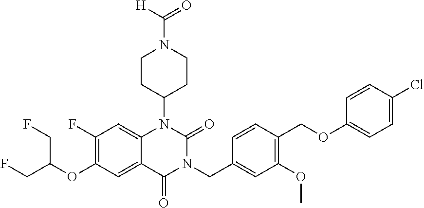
C12=CC(F)=C(OC(CF)CF)C=C1C(=O)N(CC1=CC(OC)=C(COC3=CC=C(Cl)C=C3)C=C1)C(=O)N2C1CCN(C([H])=O)CC1
